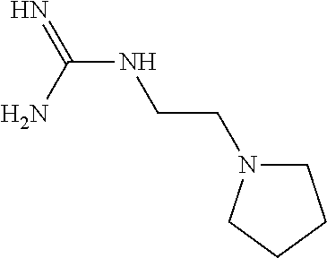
N(C(N)=N)CCN1CCCC1
